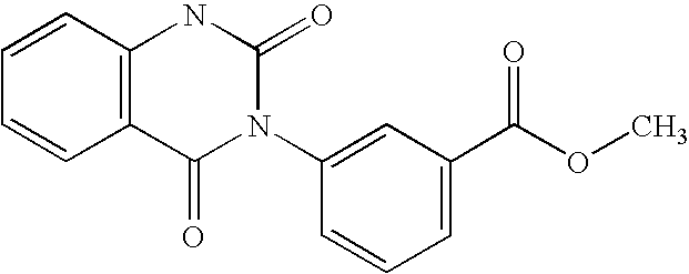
C1=CC2=C(C=C1)C(=O)N(C1=CC(C(OC)=O)=CC=C1)C(=O)N2
